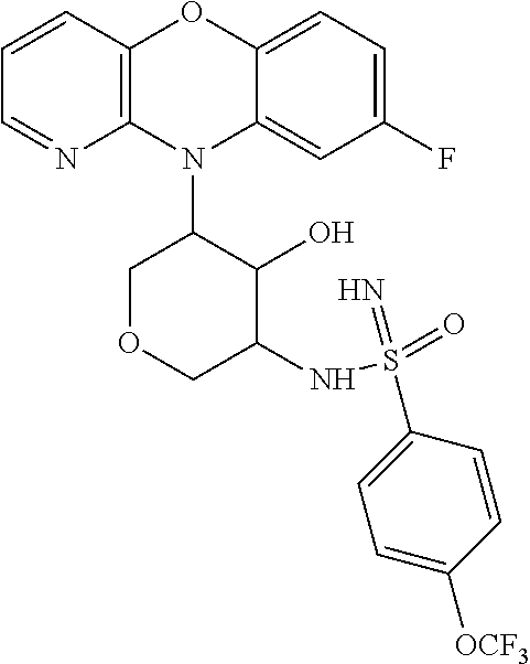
N1(C2COCC(NS(=O)(=N)C3=CC=C([OCF3])C=C3)C2O)C2=C(C=CC=N2)OC2=CC=C(F)C=C12
